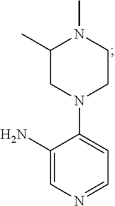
C1(C)CN(C2=CC=NC=C2N)CCN1C
